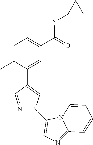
C1=C(C)C(C2=CN(C3=CN=C4N3C=CC=C4)N=C2)=CC(C(=O)NC2CC2)=C1
